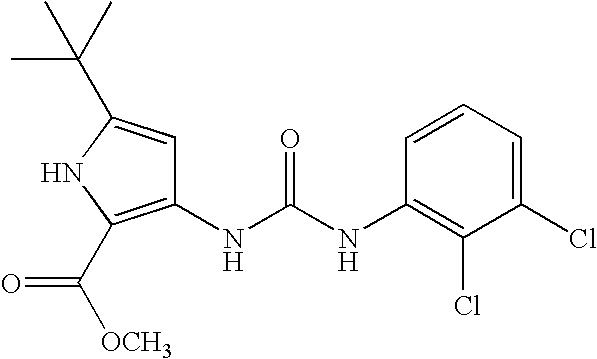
C1(NC(=O)NC2=C(Cl)C(Cl)=CC=C2)=C(C(=O)[OCH3])NC(C(C)(C)C)=C1
